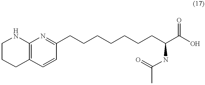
C1CCC2=C(N1)N=C(CCCCCCCC(C(O)=O)NC(C)=O)C=C2
